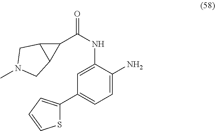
S1C(C2=CC=C(N)C(NC(=O)C3C4C3CN(C)C4)=C2)=CC=C1
